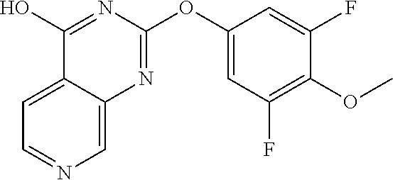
C1=NC=C2C(=C1)C(O)=NC(OC1=CC(F)=C(OC)C(F)=C1)=N2
